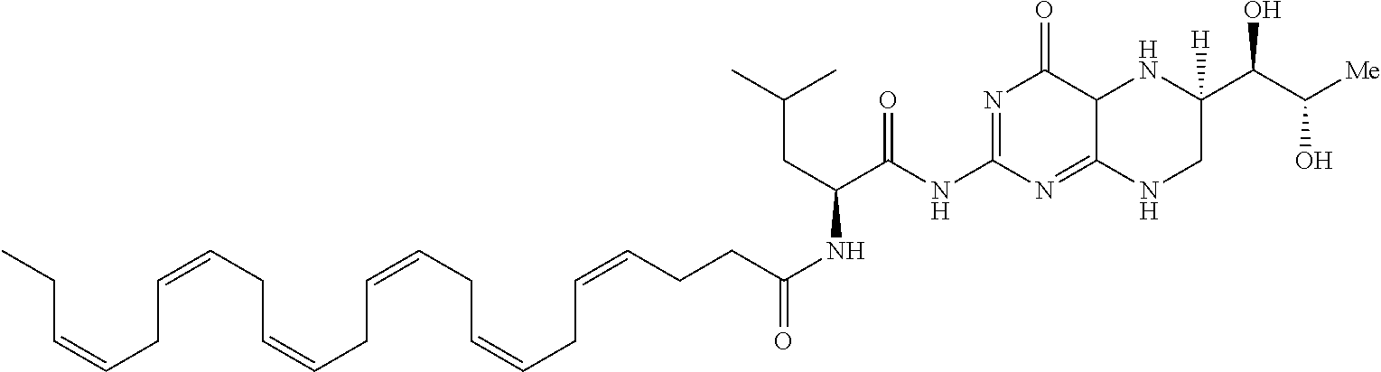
CCC=CCC=CCC=CCC=CCC=CCC=CCCC(NC(C(NC1=NC(=O)C2C(=N1)NCC(C(C([Me])O)O)([H])N2)=O)CC(C)C)=O
